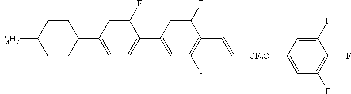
C1(F)=CC(C2CCC([C3H7])CC2)=CC=C1C1=CC(F)=C(C=C[CF2O]C2=CC(F)=C(F)C(F)=C2)C(F)=C1
